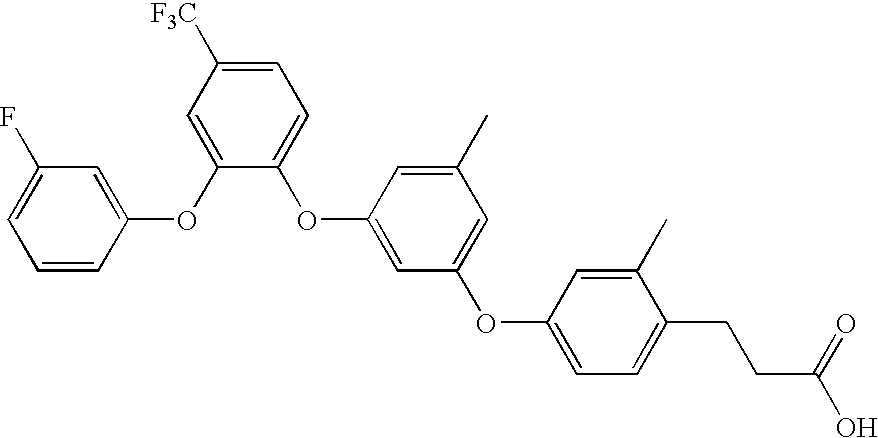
O(C1=CC([F3C])=CC=C1OC1=CC(OC2=CC=C(CCC(O)=O)C(C)=C2)=CC(C)=C1)C1=CC(F)=CC=C1
